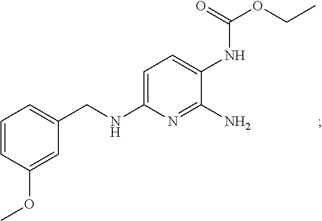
C1=CC(OC)=CC(CNC2=CC=C(NC(OCC)=O)C(N)=N2)=C1
